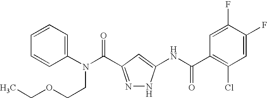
N(C(=O)C1=NNC(NC(C2=C(Cl)C=C(F)C(F)=C2)=O)=C1)(C1=CC=CC=C1)CCOCC
